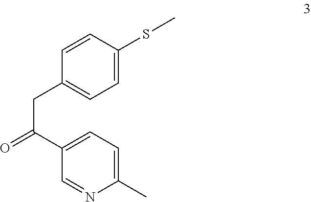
O=C(CC1=CC=C(SC)C=C1)C1=CC=C(C)N=C1
